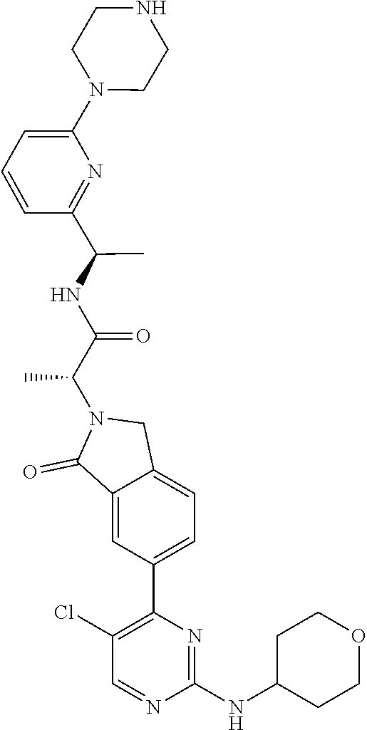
C1(NC2CCOCC2)=NC(C2=CC=C3C(=C2)C(=O)N(C(C(=O)NC(C2=NC(N4CCNCC4)=CC=C2)C)C)C3)=C(Cl)C=N1
